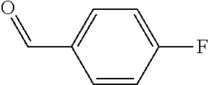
C1=CC(F)=CC=C1C=O
